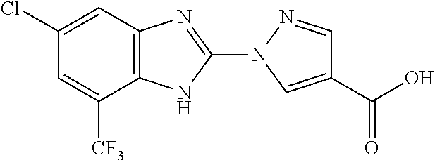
C1(Cl)=CC2=C(NC(N3C=C(C(=O)O)C=N3)=N2)C([CF3])=C1
